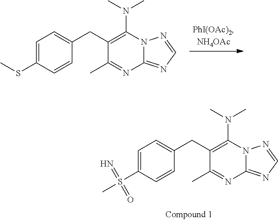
C1=NN2C(=N1)N=C(C)C(CC1=CC=C(S(=N)(=O)C)C=C1)=C2N(C)C.C1=NN2C(=N1)N=C(C)C(CC1=CC=C(SC)C=C1)=C2N(C)C
